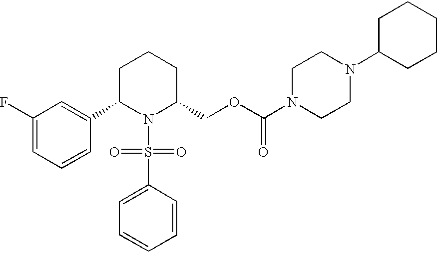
C1(F)=CC=CC(C2N(S(C3=CC=CC=C3)(=O)=O)C(COC(N3CCN(C4CCCCC4)CC3)=O)CCC2)=C1
